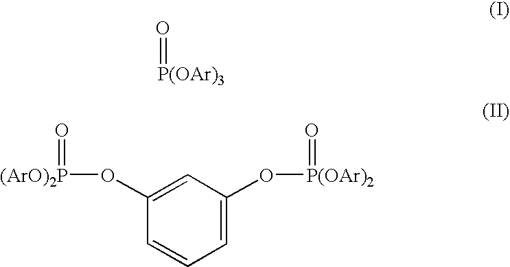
O=[P(OAr)3].[(ArO)2P](OC1=CC(O[P(OAr)2]=O)=CC=C1)=O
